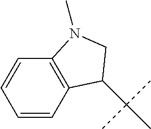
C1=CC2=C(C=C1)N(C)CC2C(C)(C)C
